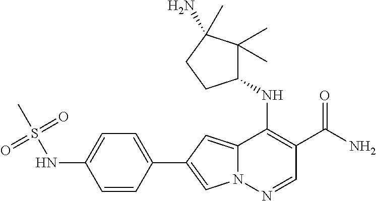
N12C(=CC(C3=CC=C(NS(C)(=O)=O)C=C3)=C1)C(NC1C(C)(C)C(N)(C)CC1)=C(C(N)=O)C=N2
